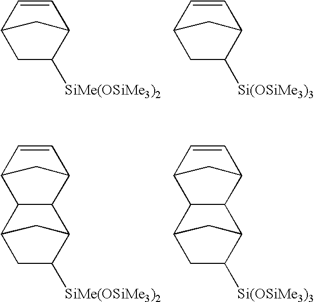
C1=CC2CC([SiMe(OSiMe3)2])C1C2.C1=CC2CC([Si(OSiMe3)3])C1C2.C12CC([SiMe(OSiMe3)2])C(C1)C1C2C2C=CC1C2.C12CC([Si(OSiMe3)3])C(C1)C1C2C2C=CC1C2
